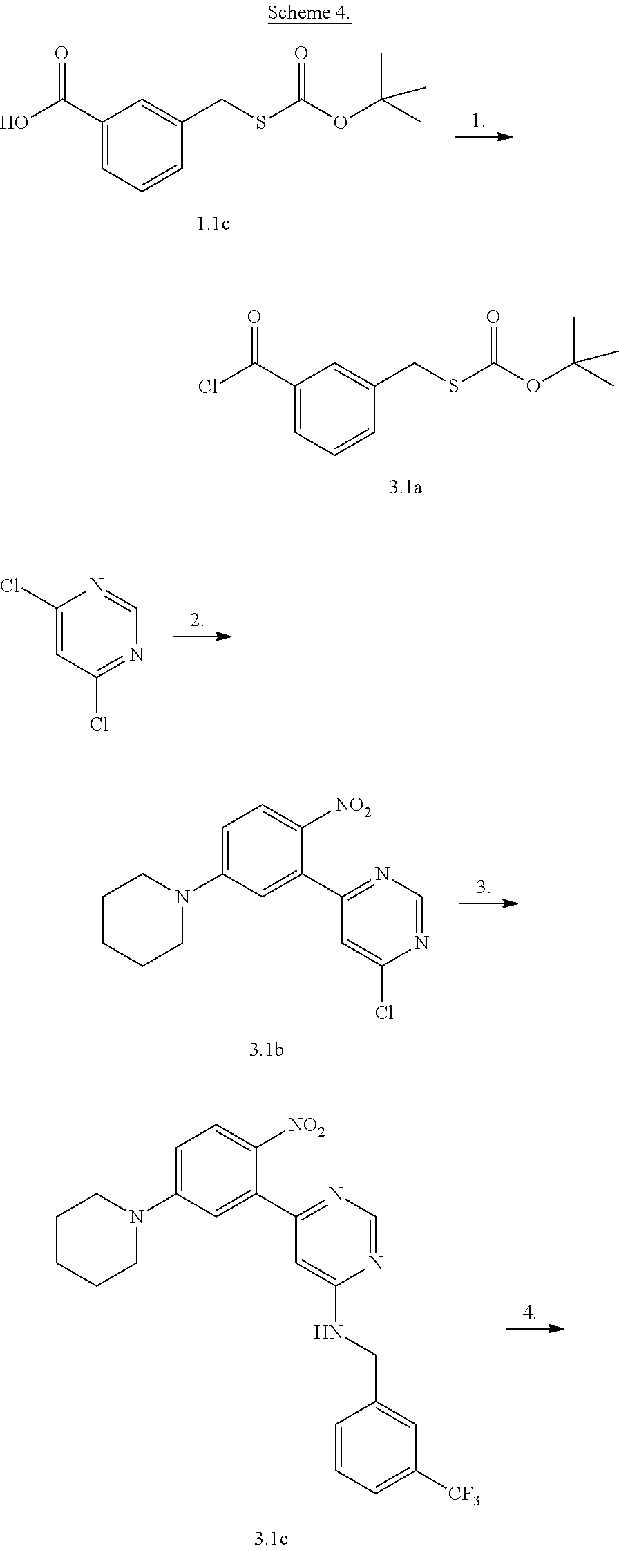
C1(C(Cl)=O)=CC=CC(CSC(OC(C)(C)C)=O)=C1.C1(C(O)=O)=CC=CC(CSC(OC(C)(C)C)=O)=C1.C1(Cl)=CC(Cl)=NC=N1.C1(C2=CC(N3CCCCC3)=CC=C2[NO2])=NC=NC(Cl)=C1.C1(C2=CC(N3CCCCC3)=CC=C2[NO2])=NC=NC(NCC2=CC([CF3])=CC=C2)=C1
